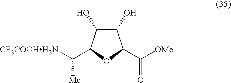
C1(O)C(O)C(C([CF3COOHH2N])[Me])OC1C([OMe])=O
